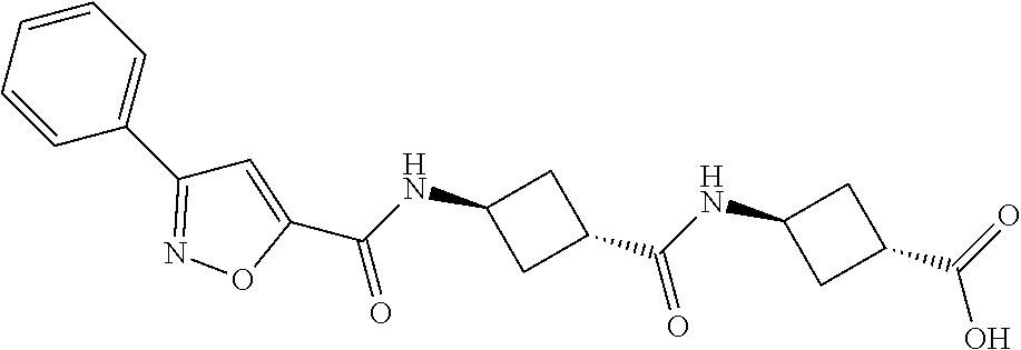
C1=CC=CC(C2=NOC(C(=O)NC3CC(C(=O)NC4CC(C(O)=O)C4)C3)=C2)=C1
